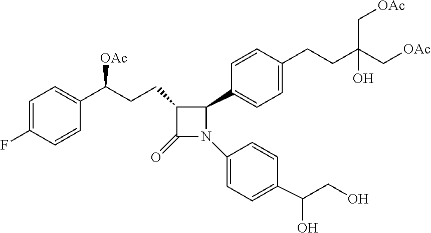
C1(CCC(C2=CC=C(F)C=C2)[OAc])C(=O)N(C2=CC=C(C(CO)O)C=C2)C1C1=CC=C(CCC(C[OAc])(O)C[OAc])C=C1
